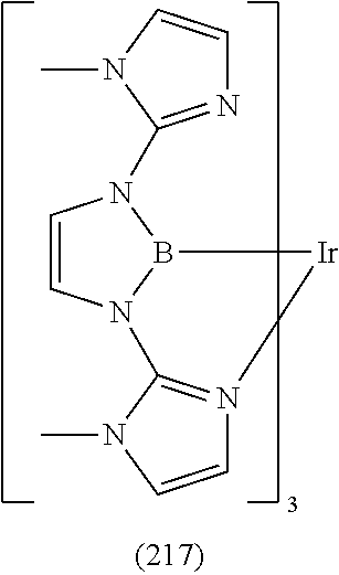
C1=CN2B(N1C1=NC=CN1C)[Ir]N1=C2N(C)C=C1
